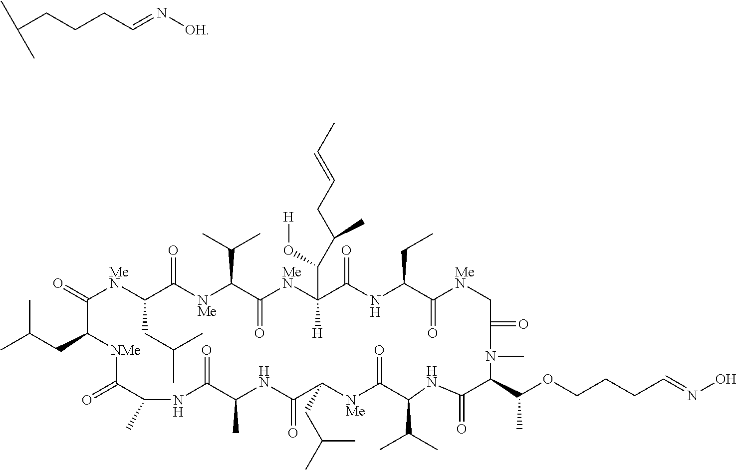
CC(CC1[NMe]C(=O)C(C)NC(=O)C(C)NC(=O)C(CC(C)C)[NMe]C(=O)C(C(C)C)NC(=O)C(C(C)OCCCC=NO)N(C)C(=O)C[MeN]C(=O)C(CC)NC(=O)C([H])(C(C(CC=CC)C)O[H])[MeN]C(=O)C(C(C)C)[NMe]C(=O)C(CC(C)C)[MeN]C1=O)C.C(CCCC=N[OH])(C)C
